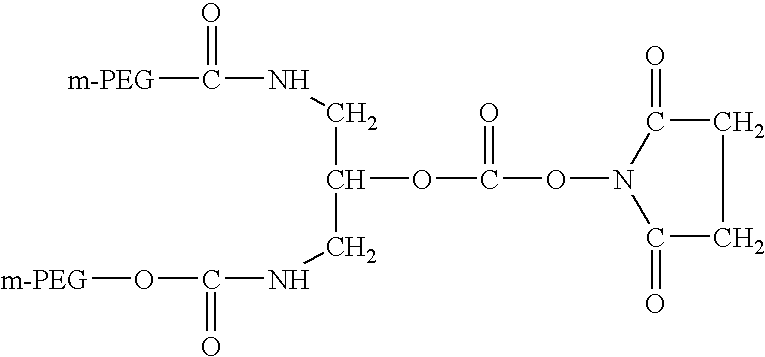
[m-PEG]C(NCC(OC(ON1C(=O)CCC1=O)=O)CNC(O[m-PEG])=O)=O
